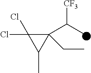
C1(C(C)[CF3])(CC)C(Cl)(Cl)C1C
